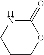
C1(=O)NCCCO1
